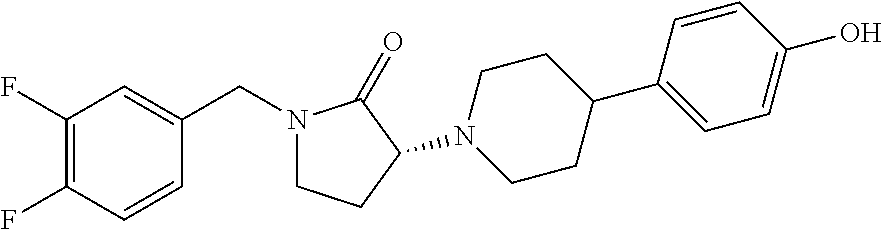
N1(CC2=CC(F)=C(F)C=C2)CCC(N2CCC(C3=CC=C(O)C=C3)CC2)C1=O
